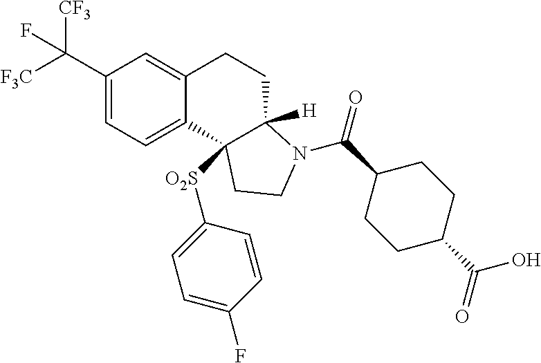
C1(C([F3C])([CF3])F)=CC=C2C(=C1)CCC1([H])C2([O2S]C2=CC=C(F)C=C2)CCN1C(C1CCC(C(=O)O)CC1)=O
